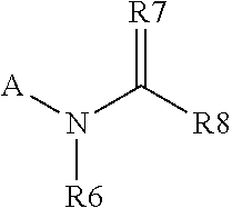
[A]N(C([R8])=[R7])[R6]
